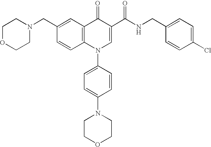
C1OCCN(CC2=CC3=C(C=C2)N(C2=CC=C(N4CCOCC4)C=C2)C=C(C(NCC2=CC=C(Cl)C=C2)=O)C3=O)C1
